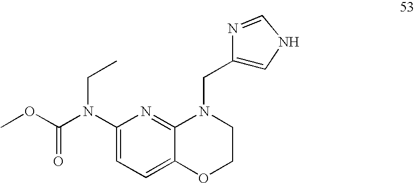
C1=C(N(C(OC)=O)CC)N=C2C(=C1)OCCN2CC1=CNC=N1
